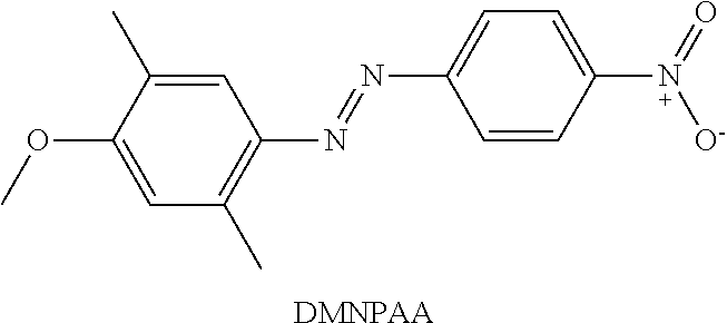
C1=C(C)C(OC)=CC(C)=C1N=NC1=CC=C(N(=O)[O-])C=C1.[DMNPAA]
